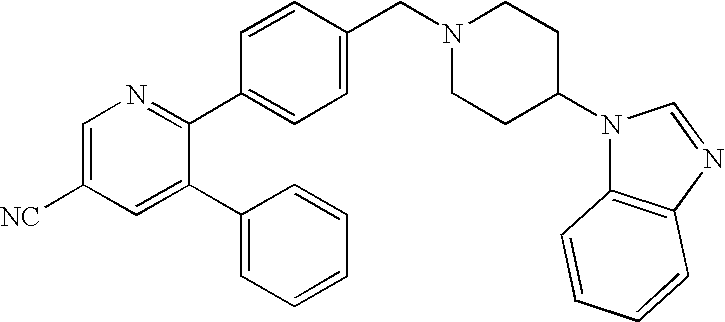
C1=C([NC])C=C(C2=CC=CC=C2)C(C2=CC=C(CN3CCC(N4C5=C(N=C4)C=CC=C5)CC3)C=C2)=N1
